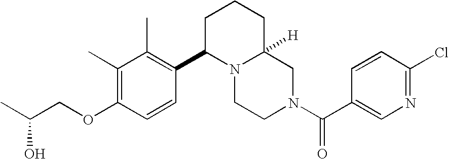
C(OC1=C(C)C(C)=C(C2N3C([H])(CN(C(=O)C4=CN=C(Cl)C=C4)CC3)CCC2)C=C1)C(C)O
